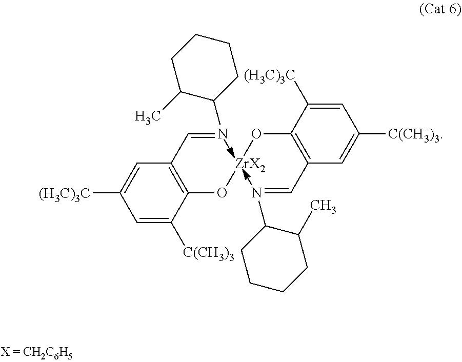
C1=C([(H3C)3C])C(O[ZrX2]OC2=C(C=NC3CCCCC3C)C=C([(H3C)3C])C=C2[C(CH3)3])=C(C=NC2CCCCC2C)C=C1[C(CH3)3]
